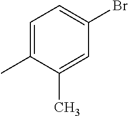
C1=C(C)C(C)=CC(Br)=C1
